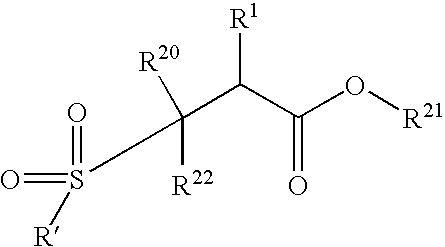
[R20]C(C(C(O[R21])=O)[R1])([R22])S(=O)(=O)[R]
